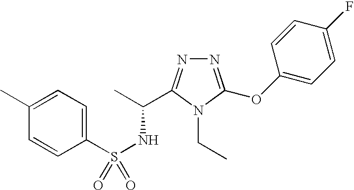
S(NC(C)C1=NN=C(OC2=CC=C(F)C=C2)N1CC)(=O)(C1=CC=C(C)C=C1)=O
